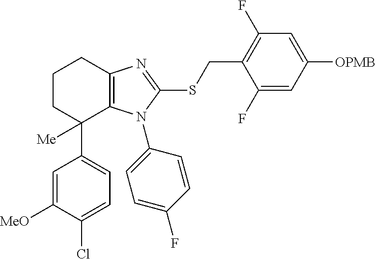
C1=C(Cl)C([MeO])=CC(C2([Me])C3=C(CCC2)N=C(SCC2=C(F)C=C([OPMB])C=C2F)N3C2=CC=C(F)C=C2)=C1
